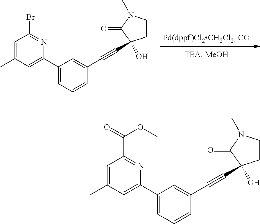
C1=C(C)C=C(C2=CC=CC(C#CC3(O)CCN(C)C3=O)=C2)N=C1Br.C1=C(C)C=C(C2=CC=CC(C#CC3(O)CCN(C)C3=O)=C2)N=C1C(=O)OC
